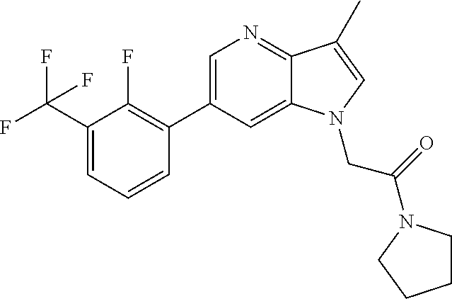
C1=C(C2=C(F)C(C(F)(F)F)=CC=C2)C=C2C(=N1)C(C)=CN2CC(=O)N1CCCC1
